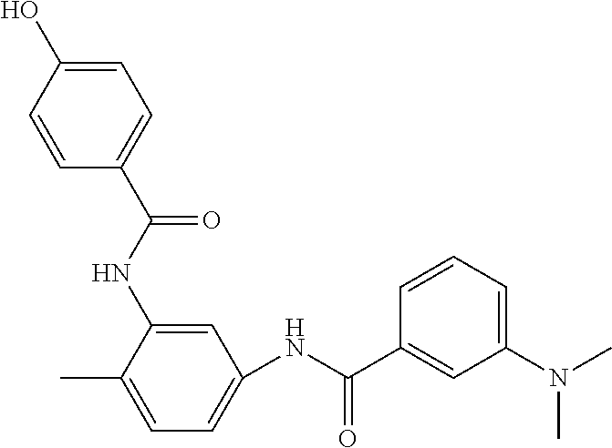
C1=C(NC(C2=CC=C(O)C=C2)=O)C(C)=CC=C1NC(C1=CC(N(C)C)=CC=C1)=O
